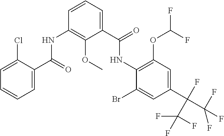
C1=CC=C(C(=O)NC2=C(OC(F)F)C=C(C(C(F)(F)F)(F)C(F)(F)F)C=C2Br)C(OC)=C1NC(C1=CC=CC=C1Cl)=O
